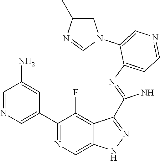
C1(C2=CN=CC(N)=C2)=NC=C2C(=C1F)C(C1=NC3=C(N1)C=NC=C3N1C=C(C)N=C1)=NN2
